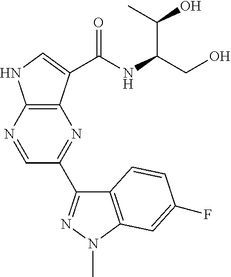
C12=C(N=CC(C3=NN(C)C4=C3C=CC(F)=C4)=N1)NC=C2C(NC(CO)C(O)C)=O
